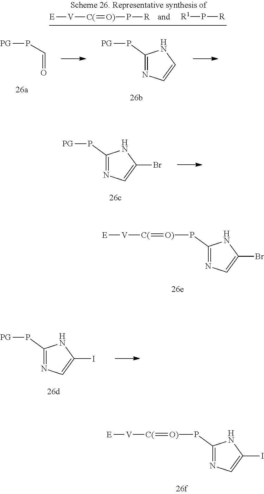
C1(P[PG])=NC=C(Br)N1.C1(P[O)]=[C(][V][E])=NC=C(Br)N1.C1(P[PG])=NC=C(I)N1.C1(P[O)]=[C(][V][E])=NC=C(I)N1.P(C=O)[PG].C1(P[PG])=NC=CN1.[E][V][C(]=[O)]P[R].[R1]P[R]
